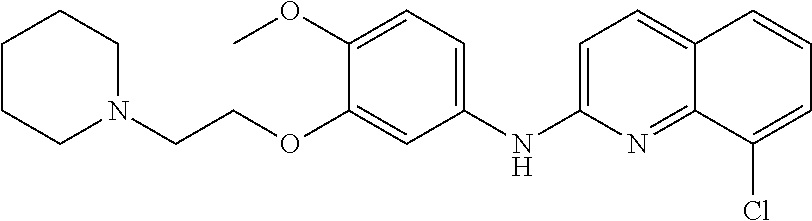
COC1=CC=C(NC2=CC=C3C(=N2)C(Cl)=CC=C3)C=C1OCCN1CCCCC1
